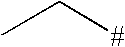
CC[#]
